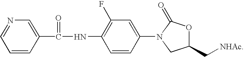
C1=CC(N2CC(C[NHAc])OC2=O)=CC(F)=C1NC(C1=CN=CC=C1)=O
